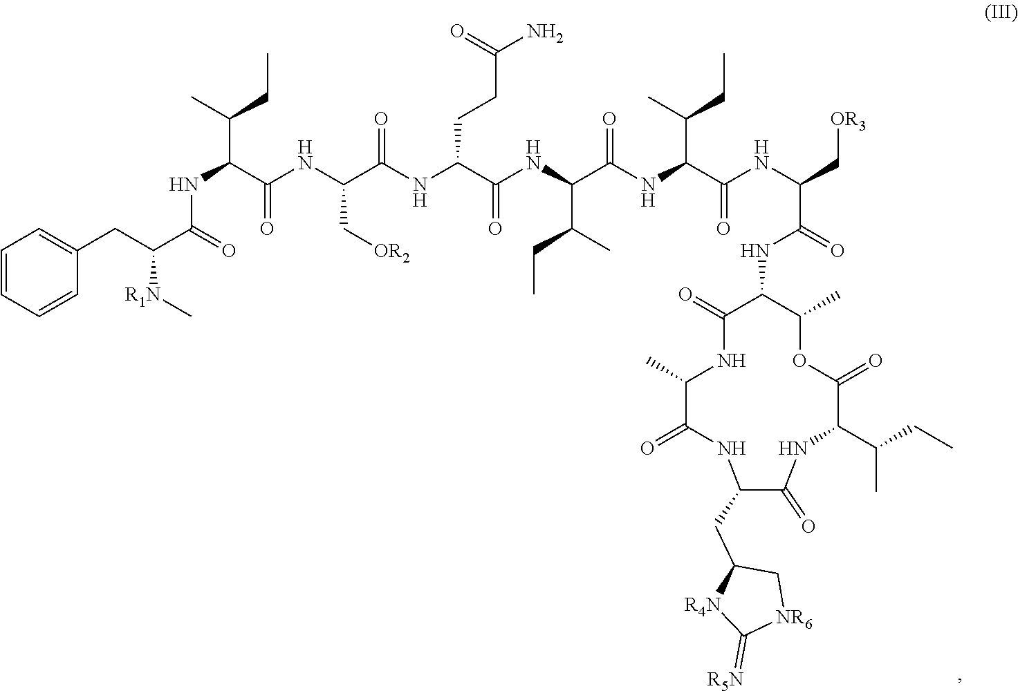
N(C(C(NC(C(NC(C(NC(C(NC(C(NC(C[OR3])C(=O)NC1C(=O)NC(C)C(=O)NC(CC2[R4N]C(=[R5N])[NR6]C2)C(=O)NC(C(CC)C)C(=O)OC1C)=O)C(C)CC)=O)C(C)CC)=O)CCC(N)=O)=O)C[OR2])=O)C(C)CC)C(C(CC1=CC=CC=C1)[R1N]C)=O
